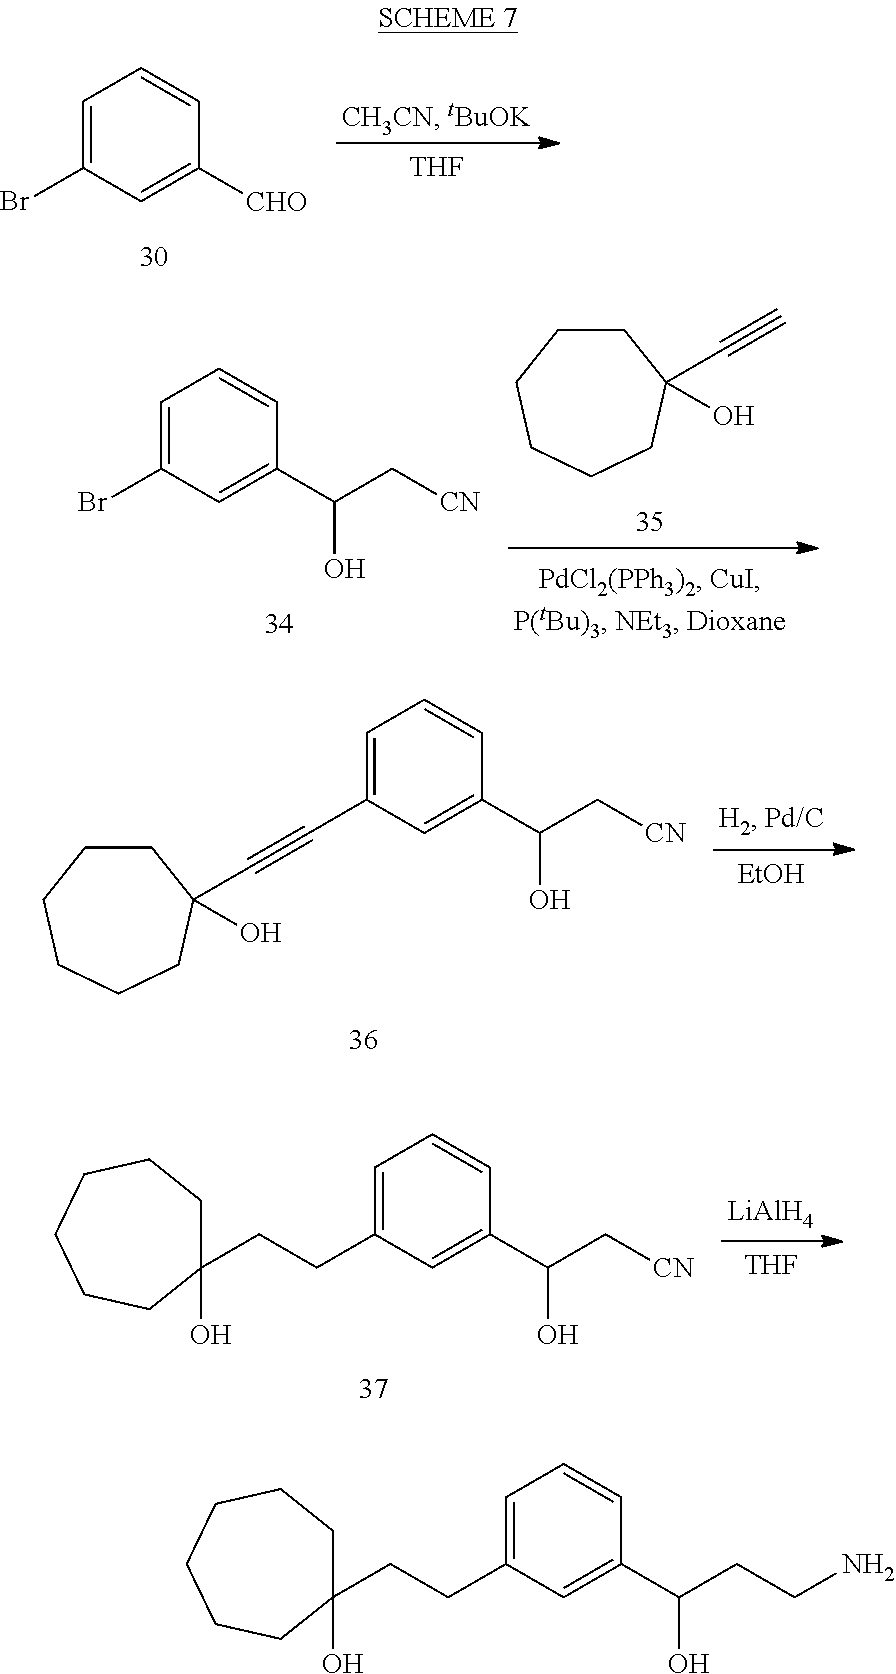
[THF].C1(Br)=CC=CC([CHO])=C1.C1CCCCCC1(C#C)O.C1(Br)=CC=CC(C(O)C[CN])=C1.[EtOH].C1CCCCCC1(C#CC1=CC=CC(C(O)C[CN])=C1)O.[THF].[LiAlH4].C1(CCC2(O)CCCCCC2)=CC=CC(C(O)C[CN])=C1.C1(CCC2(O)CCCCCC2)=CC=CC(C(O)CCN)=C1
